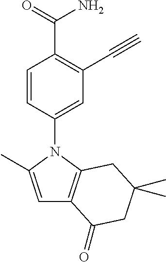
C1=CC(N2C3=C(C=C2C)C(=O)CC(C)(C)C3)=CC(C#C)=C1C(=O)N
